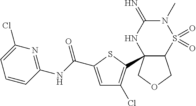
C12C(C3=C(Cl)C=C(C(NC4=NC(Cl)=CC=C4)=O)S3)(COC1)NC(=N)N(C)S2(=O)=O
